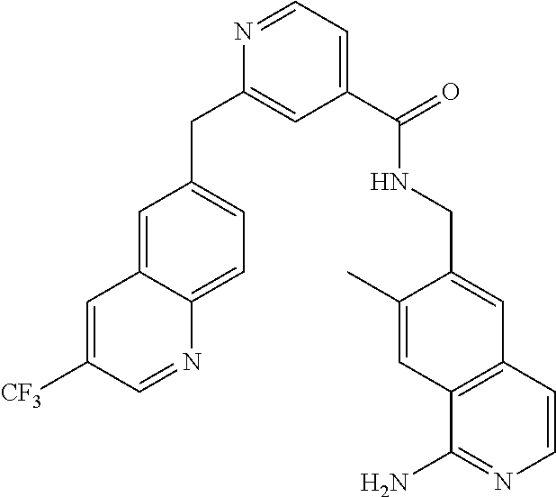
C1(C(=O)NCC2=CC3=C(C=C2C)C(N)=NC=C3)=CC=NC(CC2=CC=C3C(=C2)C=C([CF3])C=N3)=C1
